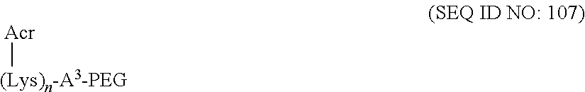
[Acr][(Lys)n-A3-PEG]
